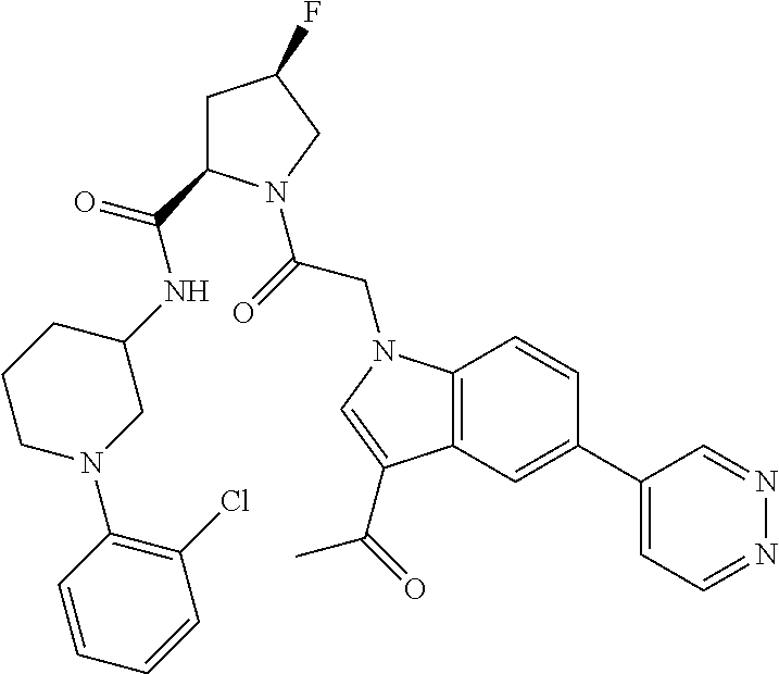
C12=C(C=C(C3=CC=NN=C3)C=C1)C(C(=O)C)=CN2CC(=O)N1C(C(=O)NC2CN(C3=C(Cl)C=CC=C3)CCC2)CC(F)C1
